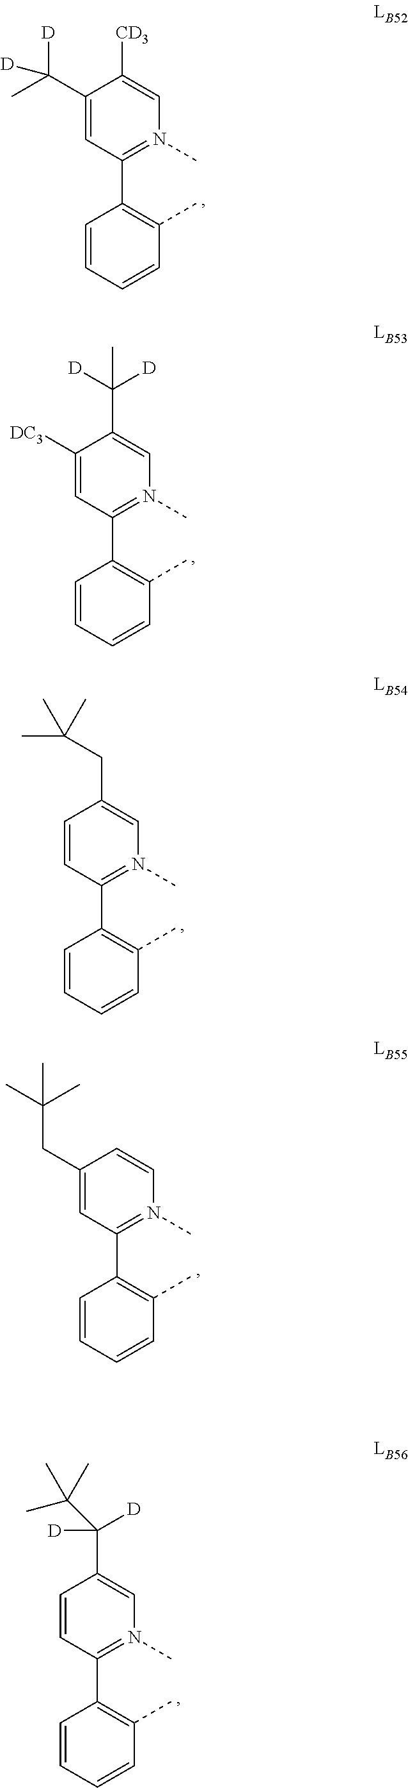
C1(C(C)([D])[D])=CC(C2=C(C)C=CC=C2)=N(C)C=C1[CD3].C1([DC3])=CC(C2=C(C)C=CC=C2)=N(C)C=C1C([D])([D])C.C1=CC(C2=C(C)C=CC=C2)=N(C)C=C1CC(C)(C)C.C1(CC(C)(C)C)=CC(C2=C(C)C=CC=C2)=N(C)C=C1.C1=CC(C2=C(C)C=CC=C2)=N(C)C=C1C([D])([D])C(C)(C)C
